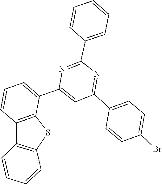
C1=C(C2=CC=CC3=C2SC2=C3C=CC=C2)N=C(C2=CC=CC=C2)N=C1C1=CC=C(Br)C=C1
